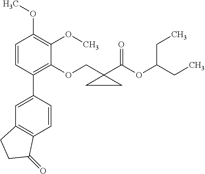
C1=CC(C2=CC3=C(C=C2)C(=O)CC3)=C(OCC2(C(OC(CC)CC)=O)CC2)C(OC)=C1OC
